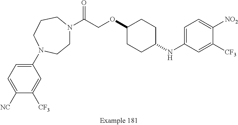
C1N(C(COC2CCC(NC3=CC=C([NO2])C([CF3])=C3)CC2)=O)CCCN(C2=CC=C([NC])C([CF3])=C2)C1
